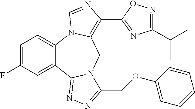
C1=C(F)C=C2C(=C1)N1C(=C(C3=NC(C(C)C)=NO3)N=C1)CN1C2=NN=C1COC1=CC=CC=C1
